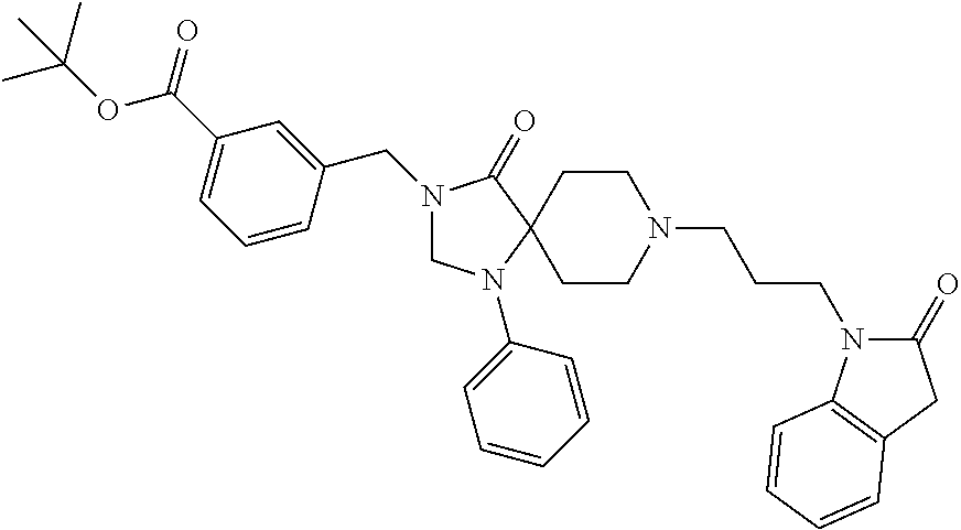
N1(CC2=CC(C(OC(C)(C)C)=O)=CC=C2)CN(C2=CC=CC=C2)C2(C1=O)CCN(CCCN1C(=O)CC3=C1C=CC=C3)CC2
